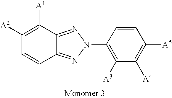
C1([A2])=C([A1])C2=NN(C3=C([A3])C([A4])=C([A5])C=C3)N=C2C=C1
